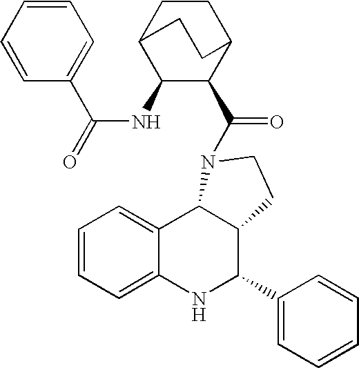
C12=CC=CC=C1NC(C1=CC=CC=C1)C1C2N(C(C2C3CCC(C2NC(=O)C2=CC=CC=C2)CC3)=O)CC1
